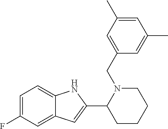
C1=C(F)C=C2C(=C1)NC(C1CCCCN1CC1=CC(C)=CC(C)=C1)=C2
